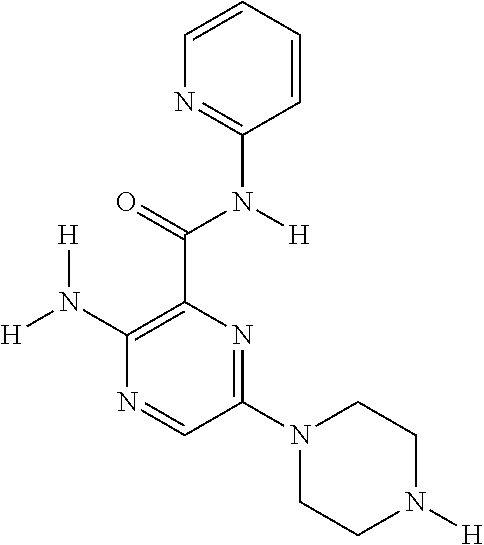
C1(N([H])[H])=C(C(=O)N([H])C2=NC=CC=C2)N=C(N2CCN([H])CC2)C=N1
